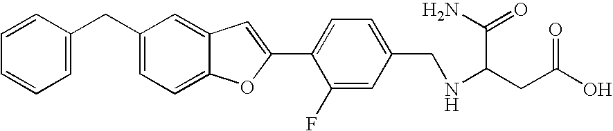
C1=CC(CC2=CC=C3C(=C2)C=C(C2=CC=C(CNC(CC(O)=O)C(N)=O)C=C2F)O3)=CC=C1
